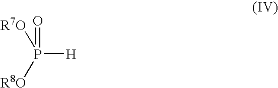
P([H])([R8O])([R7O])=O
